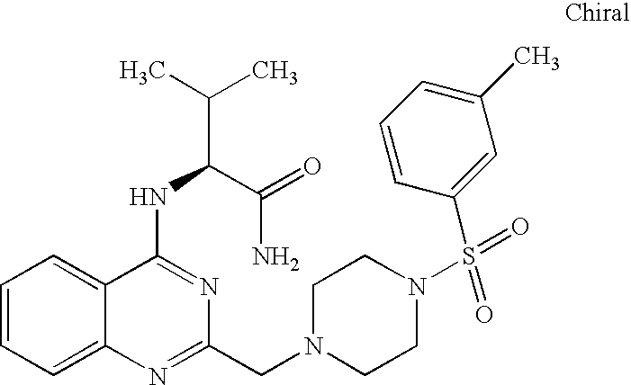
C1=CC=C2C(=C1)C(NC(C(C)C)C(=O)N)=NC(CN1CCN(S(=O)(C3=CC(C)=CC=C3)=O)CC1)=N2
